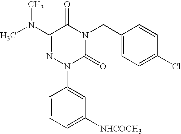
CN(C1=NN(C2=CC([NHCOCH3])=CC=C2)C(=O)N(CC2=CC=C(Cl)C=C2)C1=O)C
